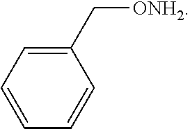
C([ONH2])C1=CC=CC=C1
